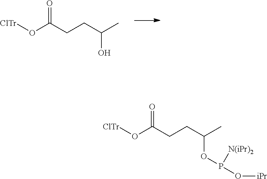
[ClTr]OC(CCC(C)O)=O.[ClTr]OC(CCC(C)OP(O[iPr])[N(iPr)2])=O
